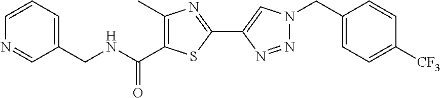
C1(C2=CN(CC3=CC=C([CF3])C=C3)N=N2)=NC(C)=C(C(=O)NCC2=CC=CN=C2)S1
